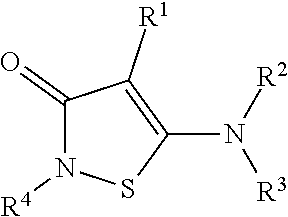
S1C(N([R2])[R3])=C([R1])C(=O)N1[R4]
